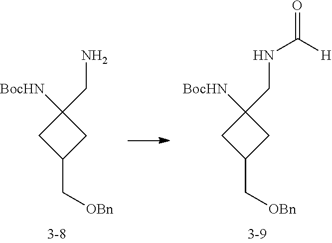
C1(C[OBn])CC([BocHN])(CN)C1.C1(C[OBn])CC([BocHN])(CNC(=O)[H])C1
